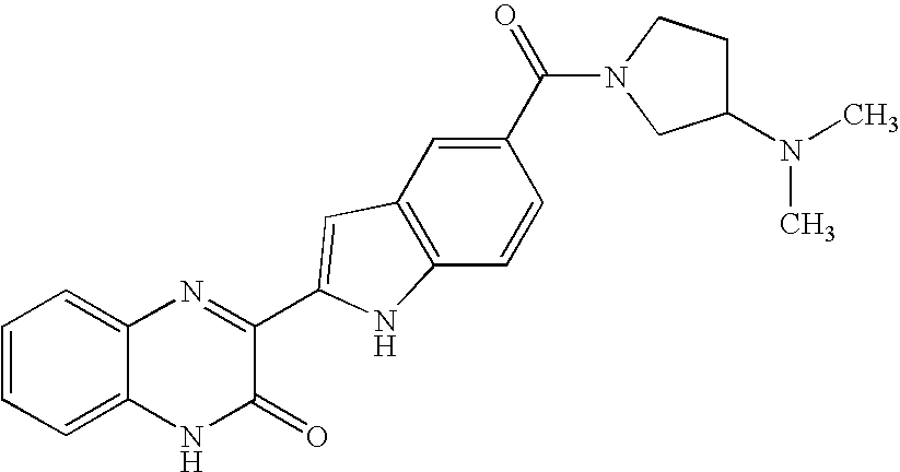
C1=C2C(=CC=C1)N=C(C1=CC3=C(C=CC(C(=O)N4CC(N(C)C)CC4)=C3)N1)C(=O)N2
